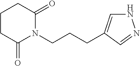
C1CC(=O)N(CCCC2=CNN=C2)C(=O)C1
